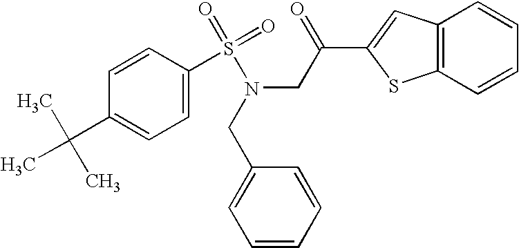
C1(C(CN(CC2=CC=CC=C2)S(C2=CC=C(C(C)(C)C)C=C2)(=O)=O)=O)=CC2=C(S1)C=CC=C2
